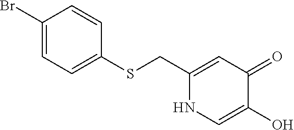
C1(CSC2=CC=C(Br)C=C2)=CC(=O)C(O)=CN1
